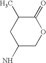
C1(N)COC(=O)C(C)C1
